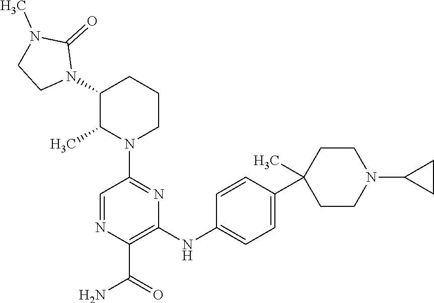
N1(C2C(C)N(C3=NC(NC4=CC=C(C5(C)CCN(C6CC6)CC5)C=C4)=C(C(=O)N)N=C3)CCC2)C(=O)N(C)CC1
